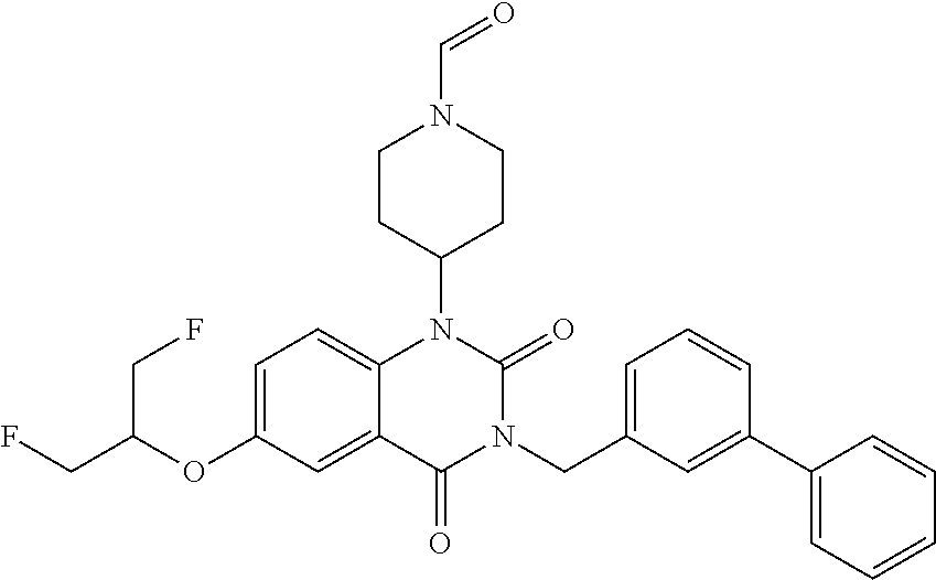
C1=C(OC(CF)CF)C=C2C(=C1)N(C1CCN(C=O)CC1)C(=O)N(CC1=CC=CC(C3=CC=CC=C3)=C1)C2=O
